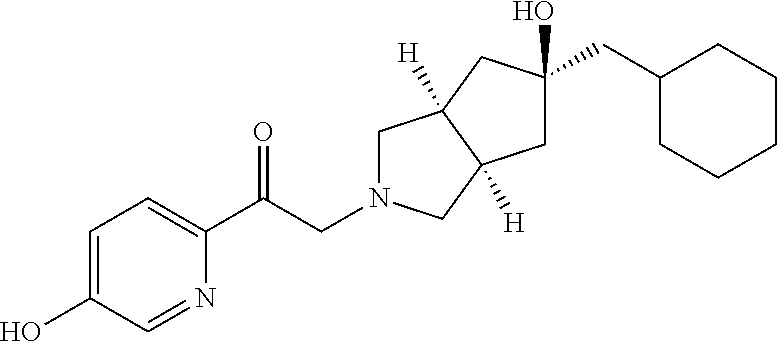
C1=C(O)C=NC(C(CN2CC3([H])C([H])(C2)CC(O)(CC2CCCCC2)C3)=O)=C1
